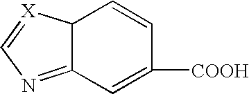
C12C(=NC=[X]1)C=C([COOH])C=C2
